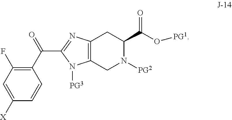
C12=C(CN([PG2])C(C(O[PG1])=O)C1)N([PG3])C(C(=O)C1=C(F)C=C([X])C=C1)=N2
